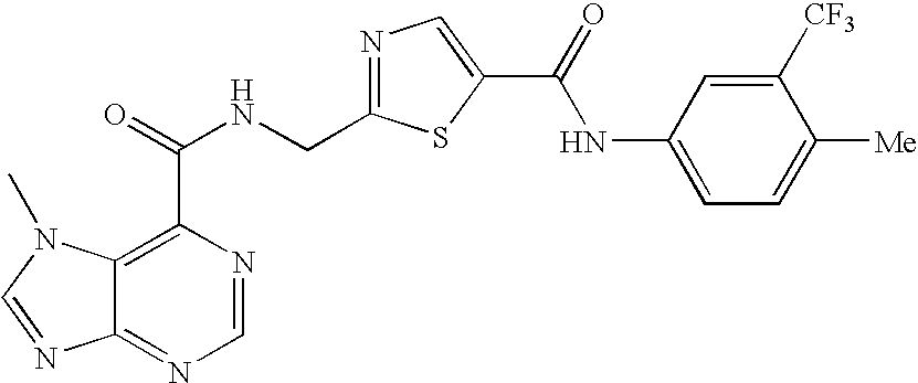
C12=NC=NC(C(=O)NCC3=NC=C(C(=O)NC4=CC=C([Me])C([CF3])=C4)S3)=C1N(C)C=N2
